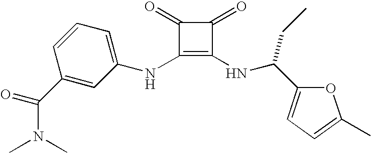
N(C1=C(NC(CC)C2=CC=C(C)O2)C(=O)C1=O)C1=CC=CC(C(=O)N(C)C)=C1
